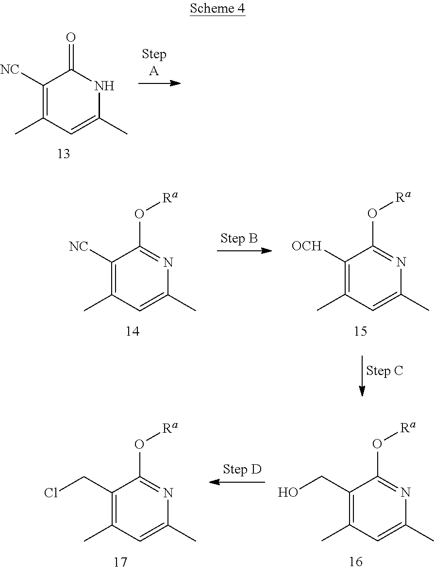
C1([NC])=C(C)C=C(C)NC1=O.C1([NC])=C(C)C=C(C)N=C1O[Ra].C1([OCH])=C(C)C=C(C)N=C1O[Ra].C1(CCl)=C(C)C=C(C)N=C1O[Ra].C1(CO)=C(C)C=C(C)N=C1O[Ra]
